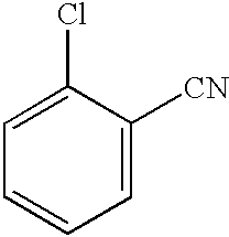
C1=C(Cl)C([CN])=CC=C1
